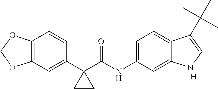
C1(C2(C(NC3=CC=C4C(=C3)NC=C4C(C)(C)C)=O)CC2)=CC2=C(C=C1)OCO2.[H]
